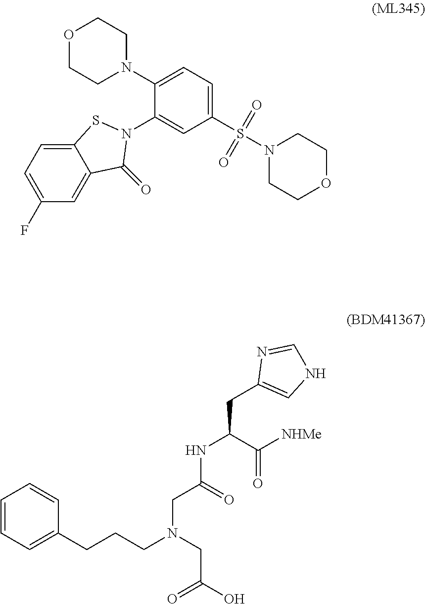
C1(S(N2CCOCC2)(=O)=O)=CC=C(N2CCOCC2)C(N2C(=O)C3=CC(F)=CC=C3S2)=C1.C1=CC=C(CCCN(CC(O)=O)CC(NC(C([NHMe])=O)CC2=CNC=N2)=O)C=C1
